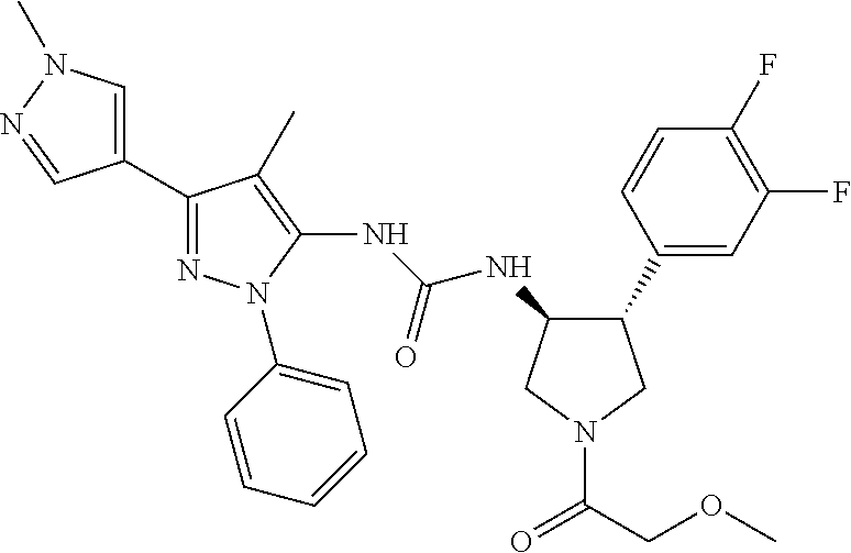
C1(C2=NN(C3=CC=CC=C3)C(NC(NC3C(C4=CC(F)=C(F)C=C4)CN(C(=O)COC)C3)=O)=C2C)=CN(C)N=C1
